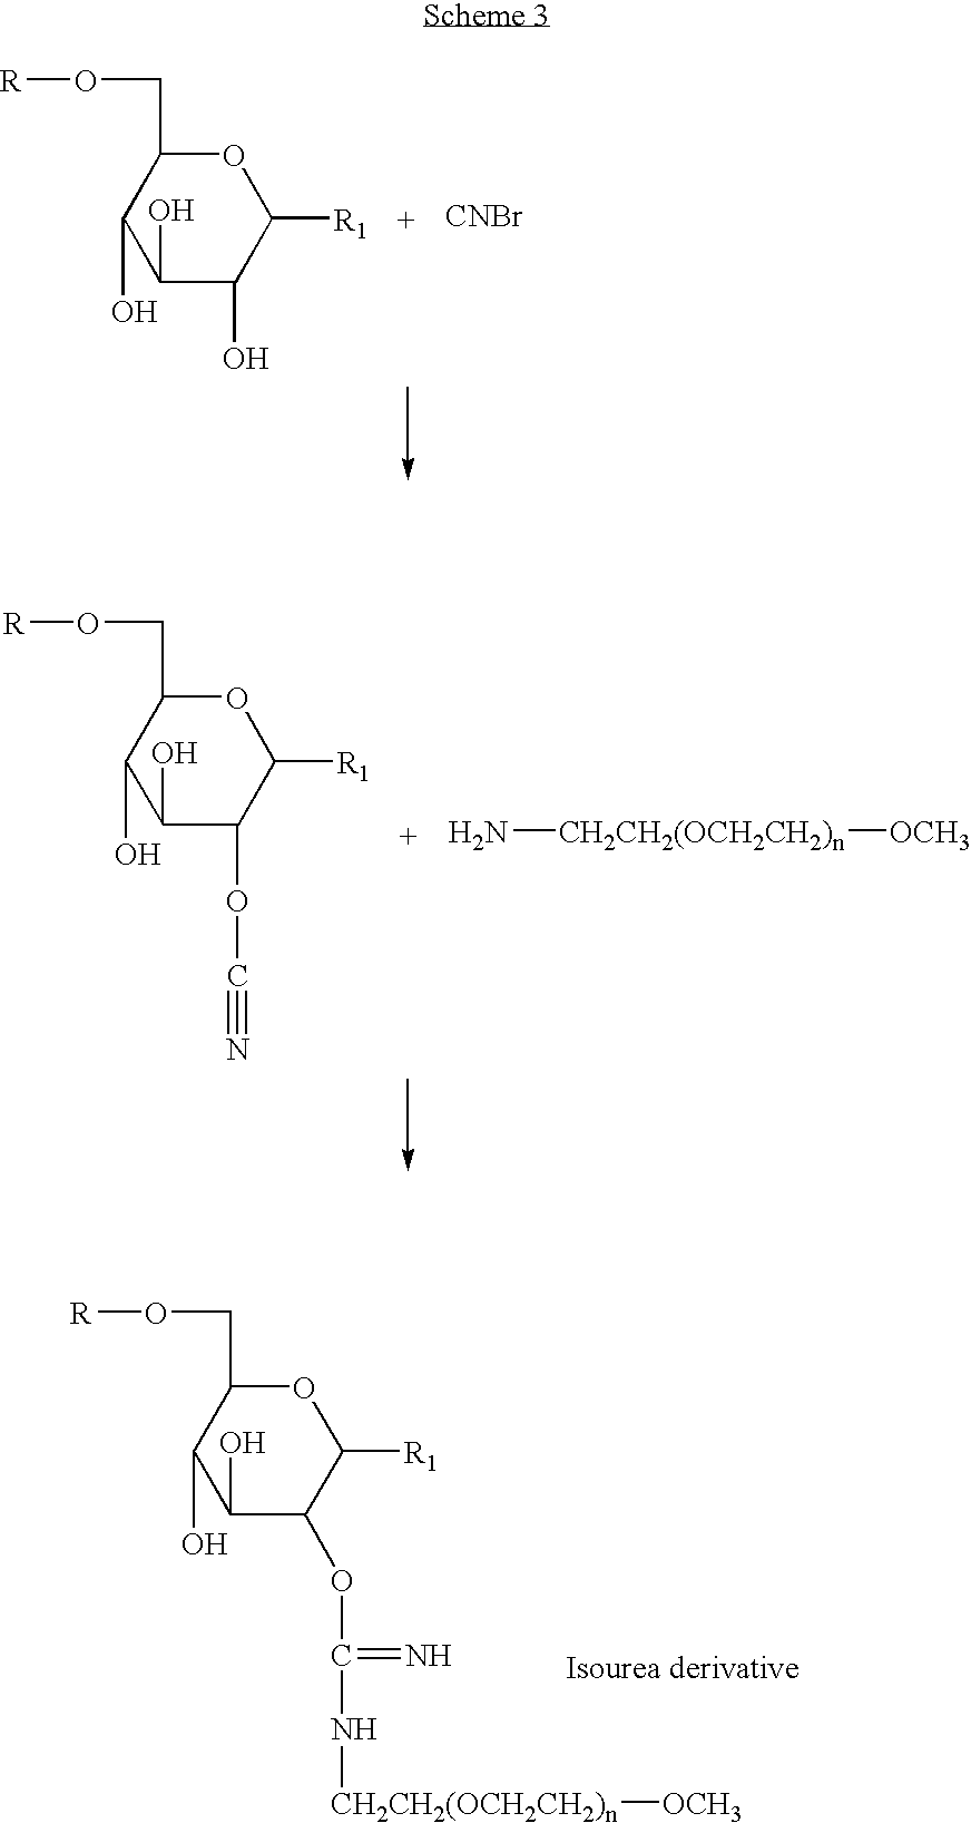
C1(O)C(O)C(O)C([R1])OC1CO[R].[CNBr].C1(O)C(O)C(OC#N)C([R1])OC1CO[R].N[CH2CH2(OCH2CH2)n][OCH3].C1(O)C(O)C(OC(N[CH2CH2(OCH2CH2)n][OCH3])=N)C([R1])OC1CO[R]
